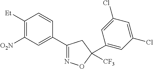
[O2N]C1=C([Et])C=CC(C2=NOC([CF3])(C3=CC(Cl)=CC(Cl)=C3)C2)=C1
